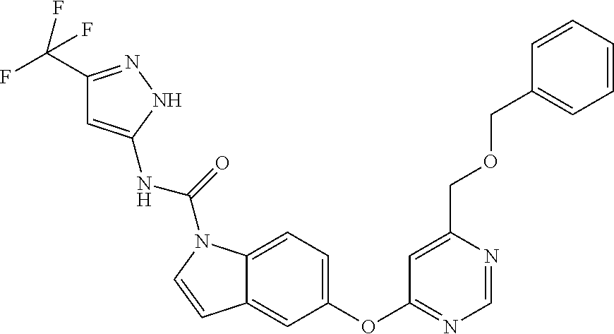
C1=C2C(=CC(OC3=NC=NC(COCC4=CC=CC=C4)=C3)=C1)C=CN2C(=O)NC1=CC(C(F)(F)F)=NN1
